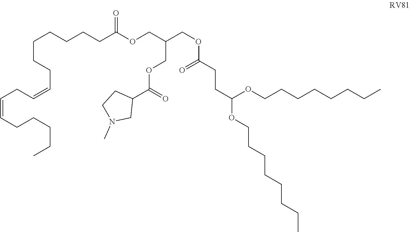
C(CCCCC(OCC(COC(CCC(OCCCCCCCC)OCCCCCCCC)=O)COC(C1CCN(C)C1)=O)=O)CCC=CCC=CCCCCC
